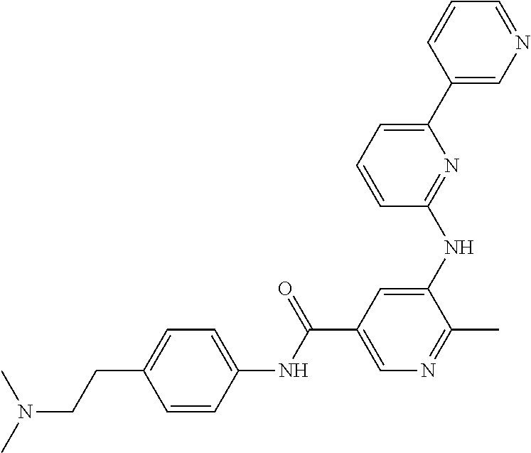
CN(CCC1=CC=C(NC(=O)C2=CN=C(C)C(NC3=NC(C4=CN=CC=C4)=CC=C3)=C2)C=C1)C
